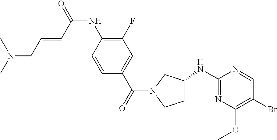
C1C(NC2=NC(OC)=C(Br)C=N2)CN(C(C2=CC(F)=C(NC(=O)C=CCN(C)C)C=C2)=O)C1
